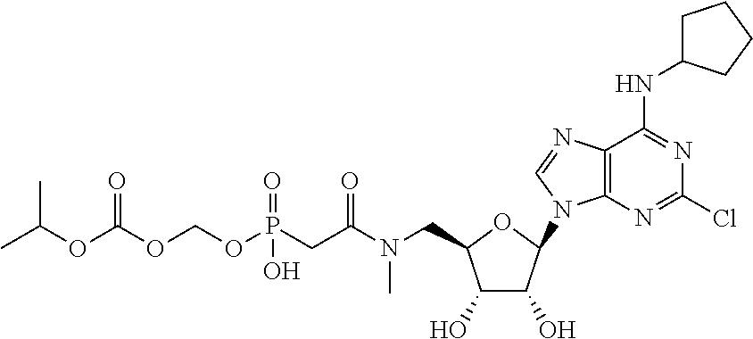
C12=C(N=C(Cl)N=C1NC1CCCC1)N(C1C(O)C(O)C(CN(C(CP(OCOC(OC(C)C)=O)(=O)O)=O)C)O1)C=N2
